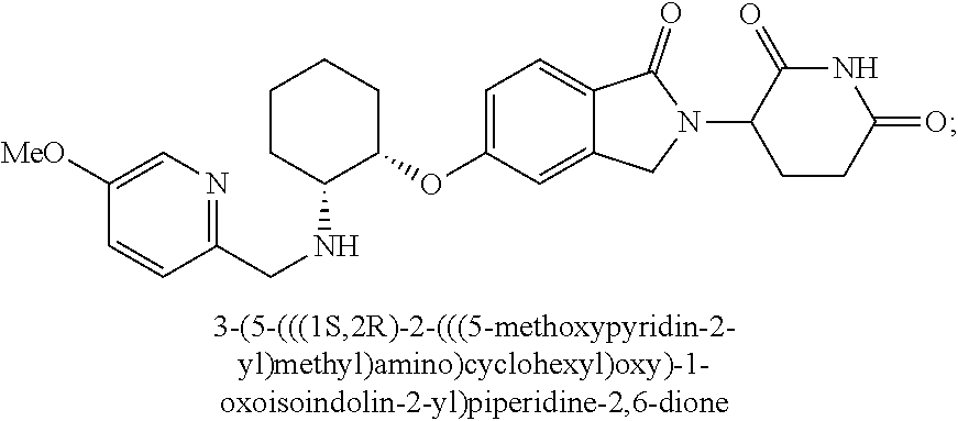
C1=C(OC2CCCCC2NCC2=NC=C([MeO])C=C2)C=C2C(=C1)C(=O)N(C1CCC(=O)NC1=O)C2
